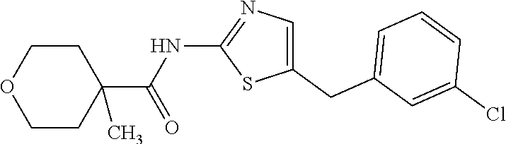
C1(CC2=CC=CC(Cl)=C2)=CN=C(NC(C2(C)CCOCC2)=O)S1
